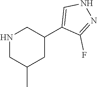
N1CC(C)CC(C2=CNN=C2F)C1
